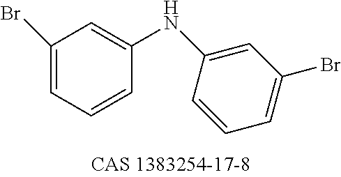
C1(Br)=CC=CC(NC2=CC(Br)=CC=C2)=C1
